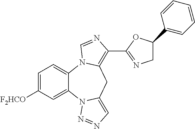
C1=C([F2HCO])C=C2C(=C1)N1C(=C(C3=NCC(C4=CC=CC=C4)O3)N=C1)CC1=CN=NN21
